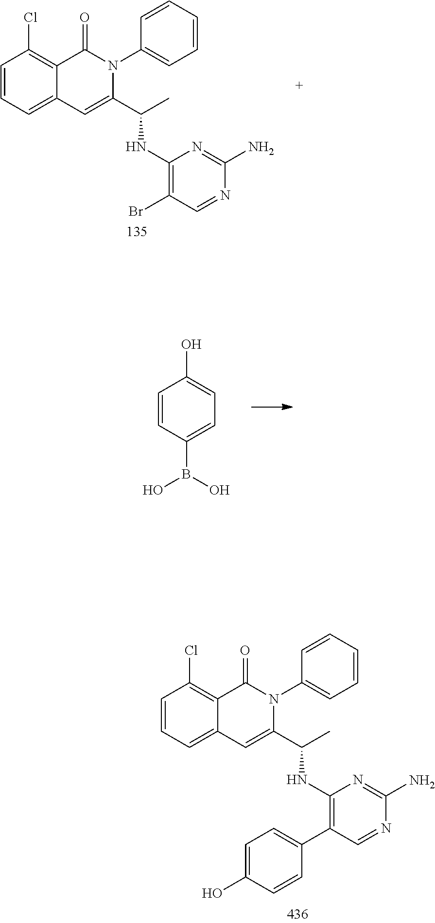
C1=CC=C2C(=C1Cl)C(=O)N(C1=CC=CC=C1)C(C(C)NC1=C(Br)C=NC(N)=N1)=C2.C1=CC(B(O)O)=CC=C1O.N1=C(N)N=CC(C2=CC=C(O)C=C2)=C1NC(C1=CC2=CC=CC(Cl)=C2C(=O)N1C1=CC=CC=C1)C
